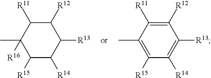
C1(C)([R16])C([R15])C([R14])C([R13])C([R12])C1[R11].C1(C)=C([R15])C([R14])=C([R13])C([R12])=C1[R11]
